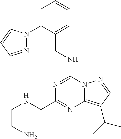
N1(C2=CC=CC=C2CNC2=NC(CNCCN)=NC3=C(C(C)C)C=NN32)C=CC=N1
